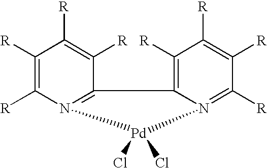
C1([R])=C([R])N2=C(C([R])=C1[R])C1=C([R])C([R])=C([R])C([R])=N1[Pd]2(Cl)Cl
